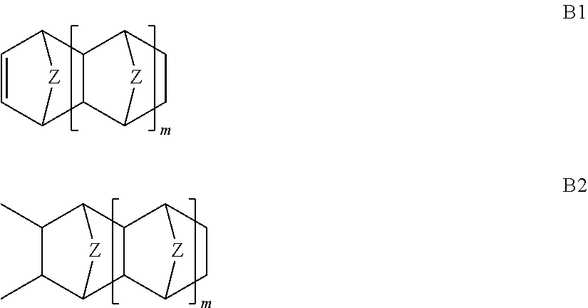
C1=CC2[Z]C1C1C2C2CCC1[Z]2.C1(C)C(C)C2[Z]C1C1C2C2CCC1[Z]2
